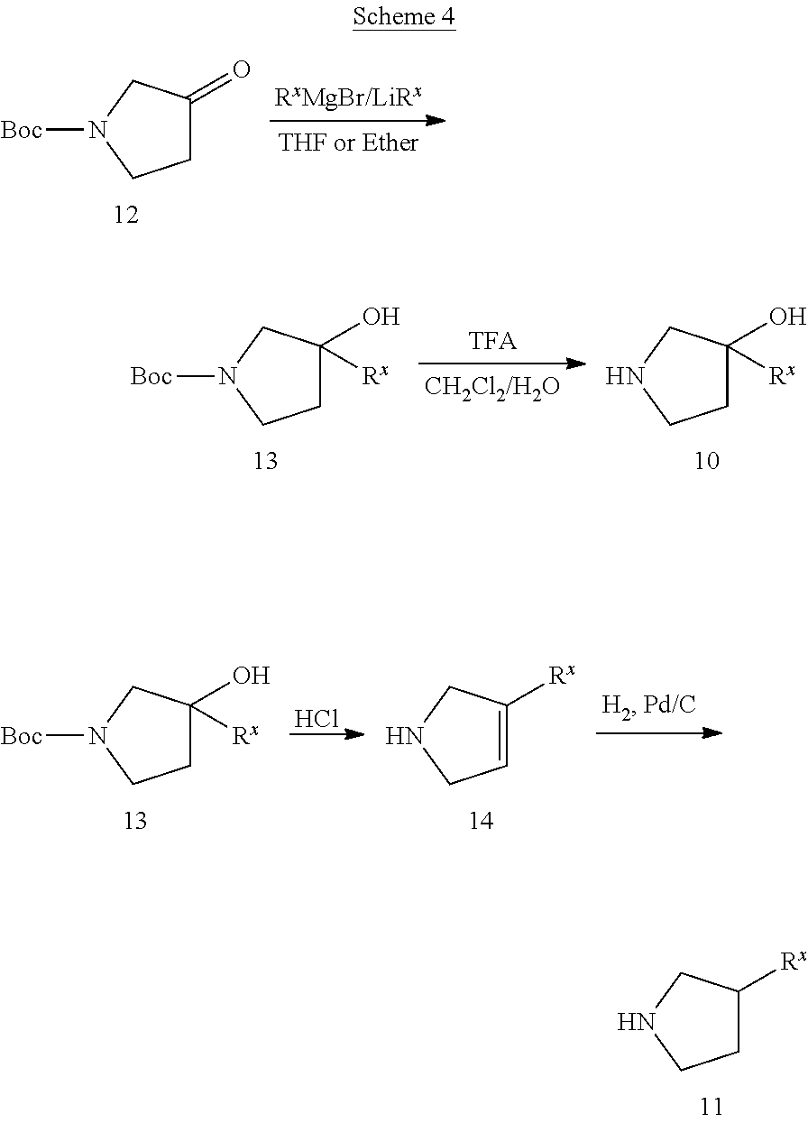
C1C([Rx])CNC1.C1C(=O)CN([Boc])C1.C1C(O)([Rx])CN([Boc])C1.C1C(O)([Rx])CNC1.C1C(O)([Rx])CN([Boc])C1.Cl.C1=C([Rx])CNC1
